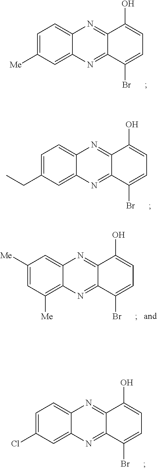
C1=C([Me])C=C2C(=C1)N=C1C(=N2)C(Br)=CC=C1O.C1=C(CC)C=C2C(=C1)N=C1C(=N2)C(Br)=CC=C1O.C1=C(Cl)C=C2C(=C1)N=C1C(=N2)C(Br)=CC=C1O.C1([Me])=CC([Me])=C2C(=C1)N=C1C(=N2)C(Br)=CC=C1O
